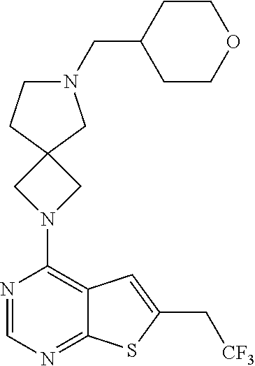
C1(N2CC3(C2)CCN(CC2CCOCC2)C3)=C2C(=NC=N1)SC(C[CF3])=C2
